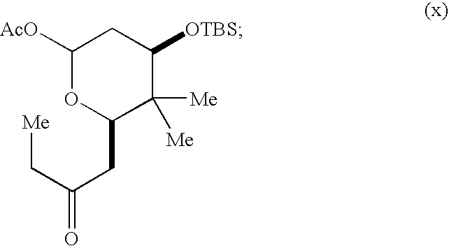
[Me]CC(CC1OC([AcO])CC([OTBS])C1([Me])[Me])=O
